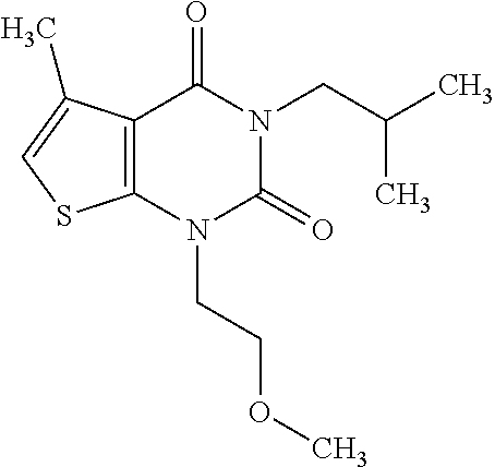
C12=C(N(CCOC)C(=O)N(CC(C)C)C1=O)SC=C2C
